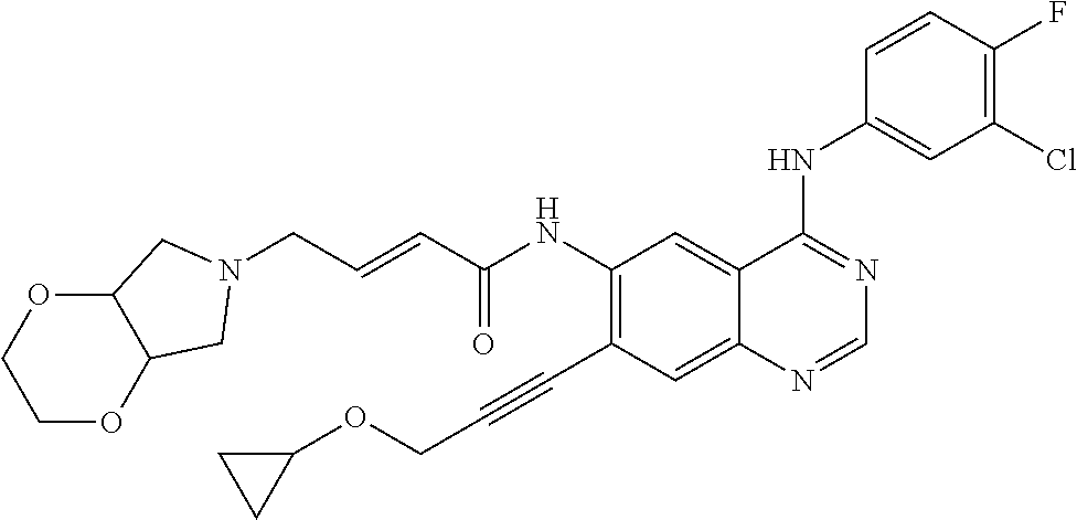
C(NC1=C(C#CCOC2CC2)C=C2C(=C1)C(NC1=CC(Cl)=C(F)C=C1)=NC=N2)(=O)C=CCN1CC2OCCOC2C1
